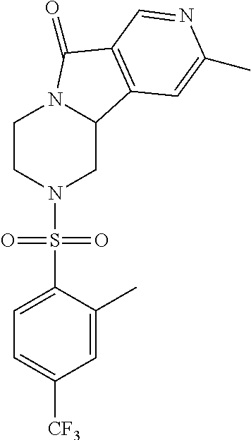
C1CN(S(C2=CC=C([CF3])C=C2C)(=O)=O)CC2N1C(=O)C1=C2C=C(C)N=C1
